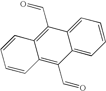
C1=CC=C2C(=C1)C(C=O)=C1C(=C2C=O)C=CC=C1
